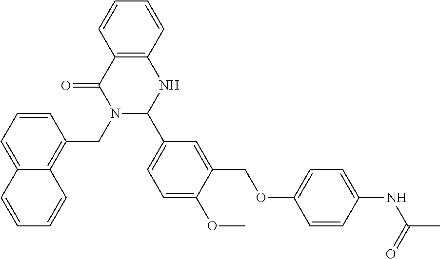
C12=CC=CC(CN3C(C4=CC=C(OC)C(COC5=CC=C(NC(=O)C)C=C5)=C4)NC4=C(C3=O)C=CC=C4)=C1C=CC=C2
